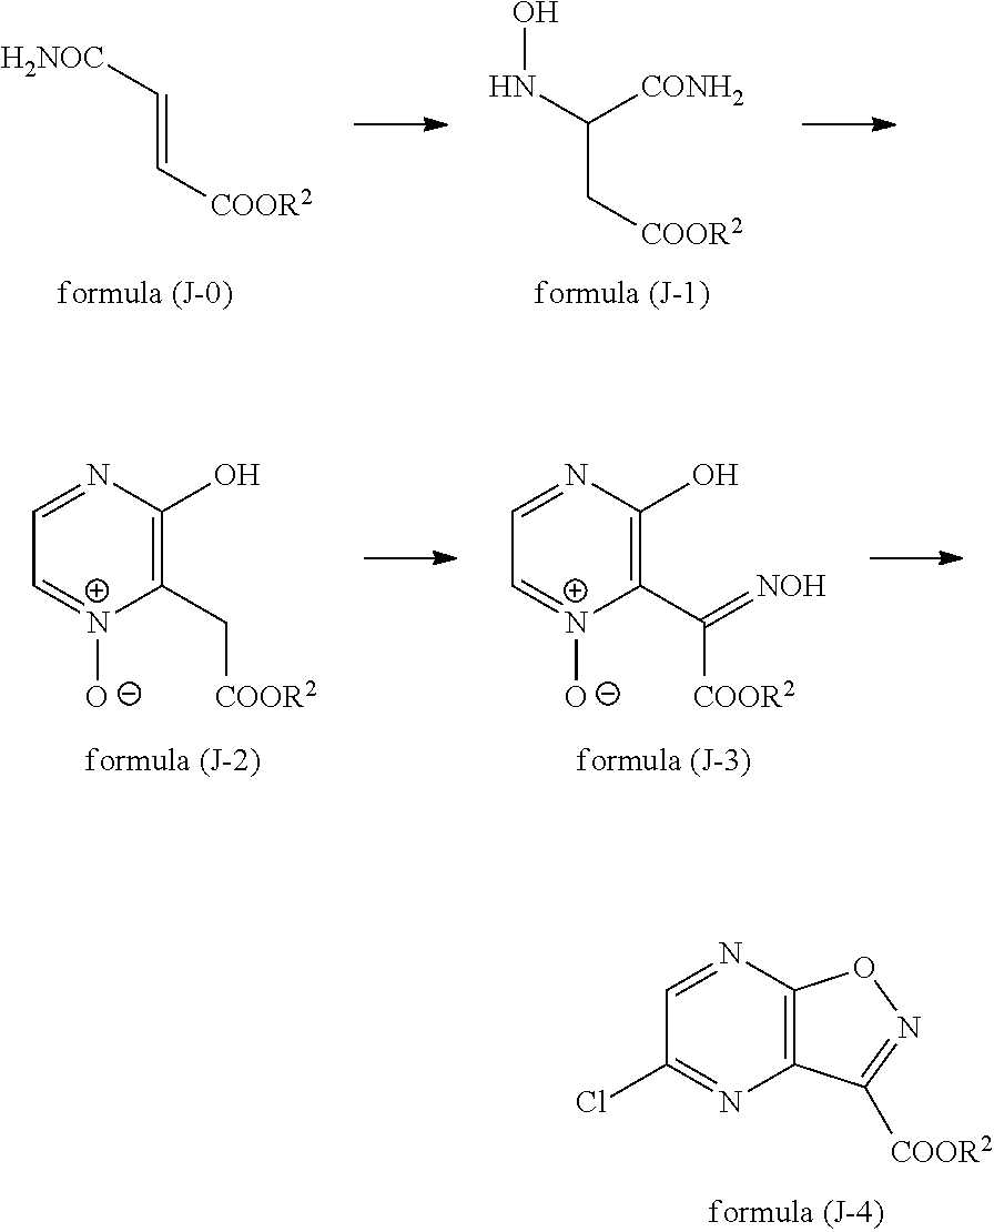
C(=C[COOR2])[H2NOC].ONC(C[COOR2])[CONH2].N1=CC=[N+]([O-])C(C[COOR2])=C1O.N1=CC=[N+]([O-])C(C([COOR2])=[NOH])=C1O.N1=CC(Cl)=NC2=C1ON=C2[COOR2]
